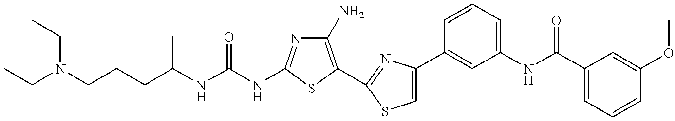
C(NC1=NC(N)=C(C2=NC(C3=CC(NC(C4=CC=CC(OC)=C4)=O)=CC=C3)=CS2)S1)(NC(CCCN(CC)CC)C)=O
